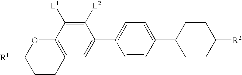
C1CC2=C(OC1[R1])C([L1])=C([L2])C(C1=CC=C(C3CCC([R2])CC3)C=C1)=C2
